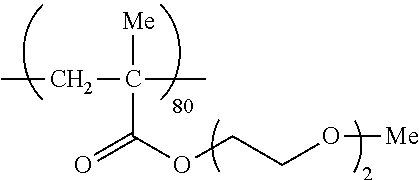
CCC(C)([Me])C(OCCO[Me])=O
